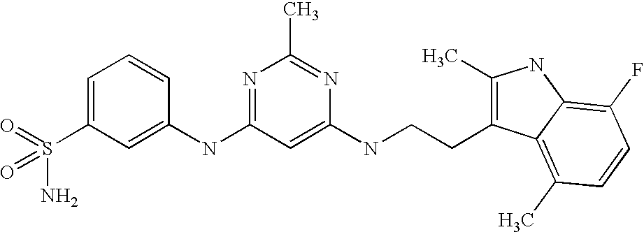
C1(NC2=NC(C)=NC(NCCC3=C(C)NC4=C(F)C=CC(C)=C34)=C2)=CC(S(N)(=O)=O)=CC=C1
